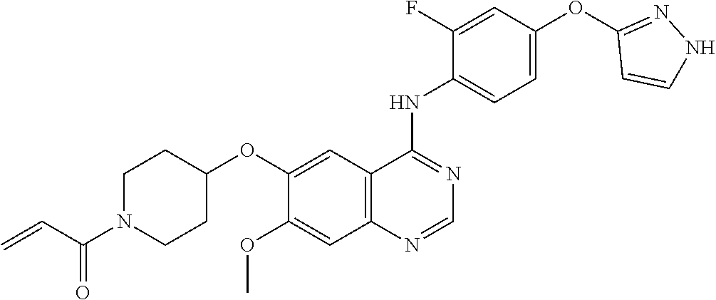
C1=C(OC2=NNC=C2)C=C(F)C(NC2=NC=NC3=C2C=C(OC2CCN(C(C=C)=O)CC2)C(OC)=C3)=C1
